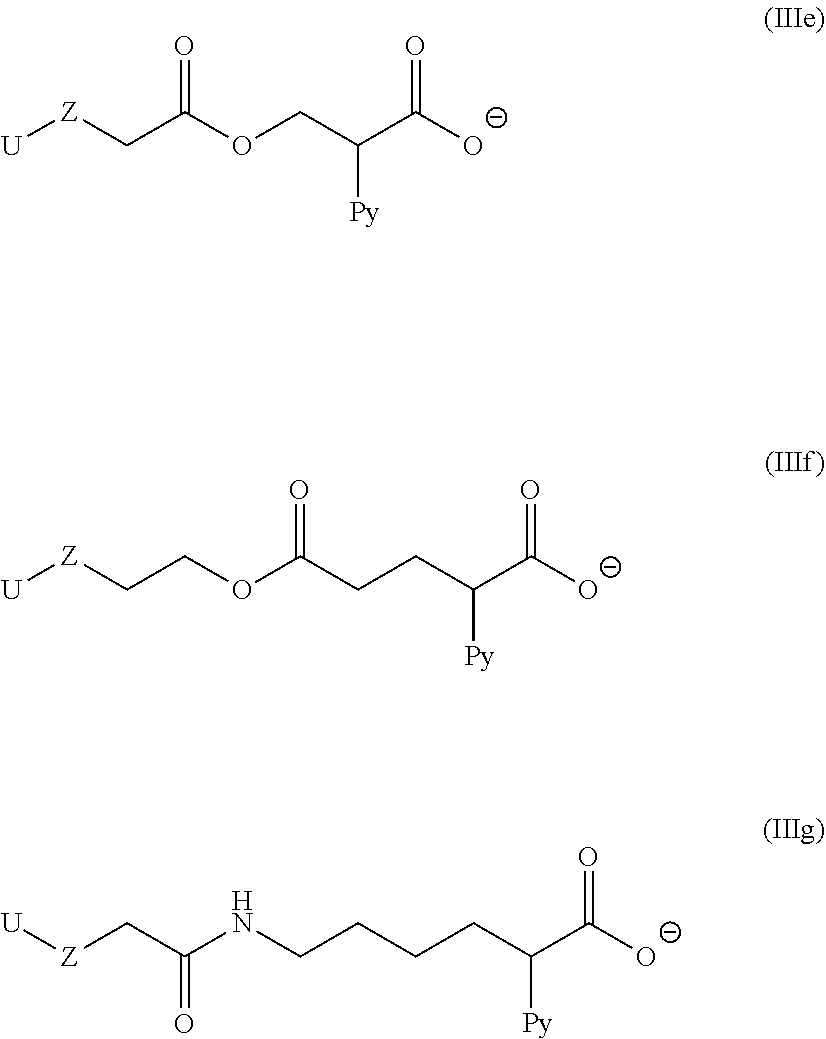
[U][Z]CC(OCC(C([O-])=O)[Py])=O.[U][Z]CCOC(CCC(C([O-])=O)[Py])=O.[U][Z]CC(NCCCCC(C([O-])=O)[Py])=O
